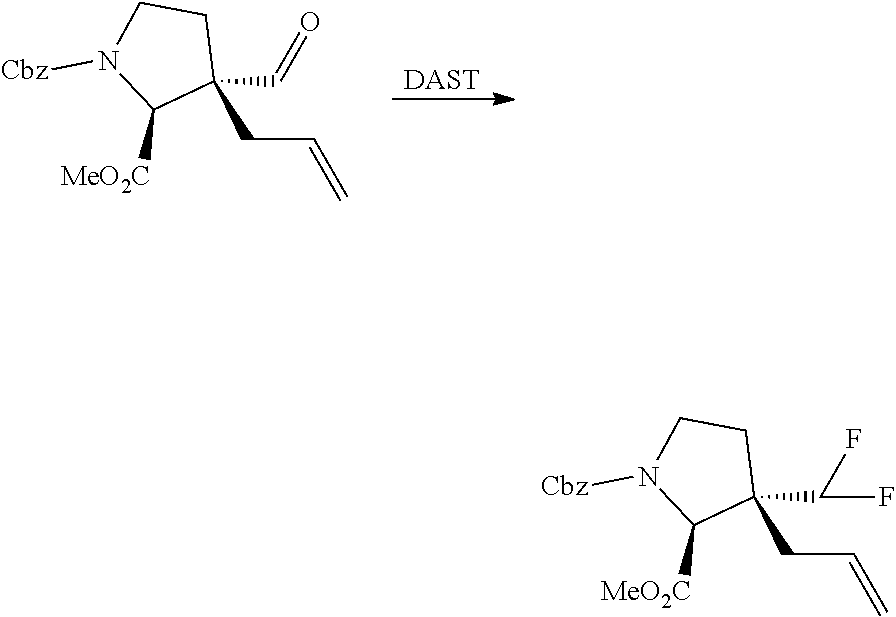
C1(C=O)(CC=C)CCN([Cbz])C1[MeO2C].[DAST].C1(C(F)F)(CC=C)CCN([Cbz])C1[MeO2C]
